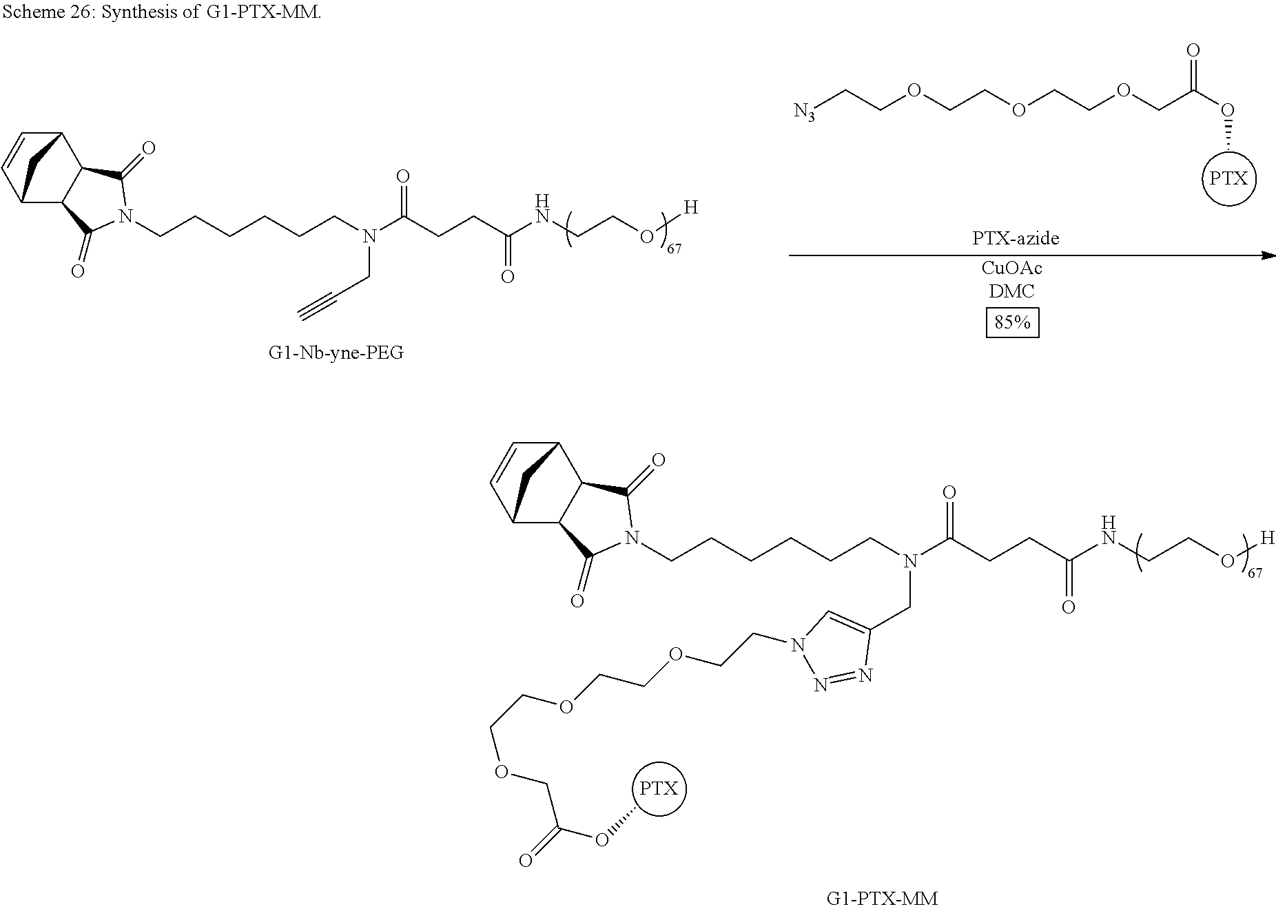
[CuOAcDMC].[N3]CCOCCOCCOCC(=O)OC.C12C=CC(C3C1C(=O)N(CCCCCCN(CC#C)C(CCC(NCCO[H])=O)=O)C3=O)C2.C12C=CC(C3C1C(=O)N(CCCCCCN(C(CCC(NCCO[H])=O)=O)CC1=CN(CCOCCOCCOCC(OC)=O)N=N1)C3=O)C2
